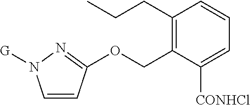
O(CC1=C(CCC)C=CC=C1[CONHCl])C1=NN([G])C=C1
